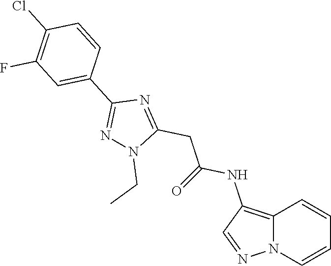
N1=C(C2=CC(F)=C(Cl)C=C2)N=C(CC(=O)NC2=C3C=CC=CN3N=C2)N1CC
